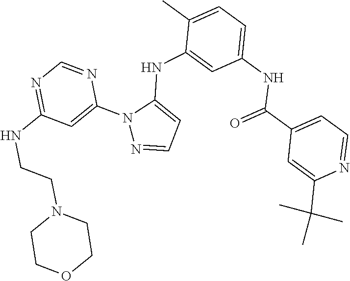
N1(C2=CC(NCCN3CCOCC3)=NC=N2)N=CC=C1NC1=CC(NC(C2=CC=NC(C(C)(C)C)=C2)=O)=CC=C1C
